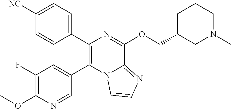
C1(C2=CC=C([NC])C=C2)=C(C2=CC(F)=C(OC)N=C2)N2C(=NC=C2)C(OCC2CN(C)CCC2)=N1
